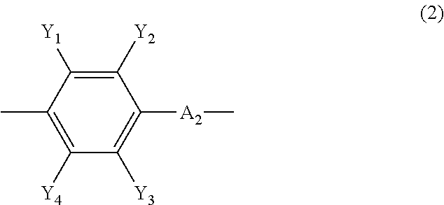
C1([Y2])=C([Y1])C(C)=C([Y4])C([Y3])=C1[A2]C
